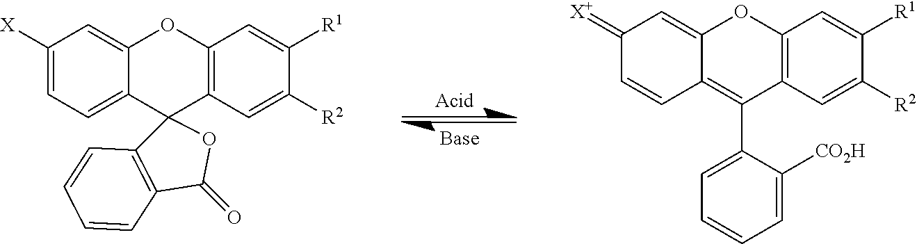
C1([X])=CC=C2C(=C1)OC1=C(C23C2=C(C(=O)O3)C=CC=C2)C=C([R2])C([R1])=C1.C1(=[X+])C=CC2=C(C3=CC=CC=C3[CO2H])C3=C(OC2=C1)C=C([R1])C([R2])=C3
